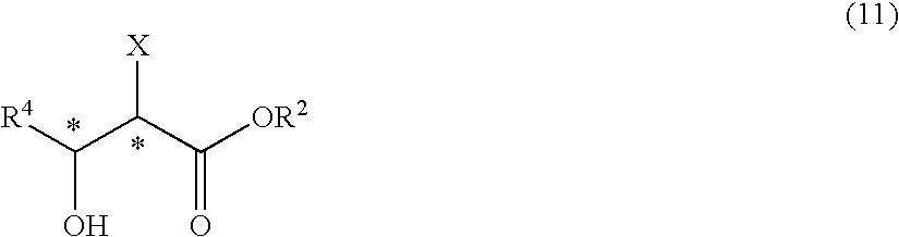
[R4]C(C(C([OR2])=O)[X])O
